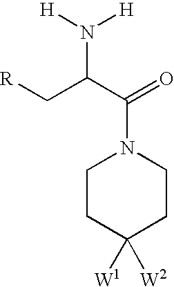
[H]N([H])C(C[R])C(=O)N1CCC([W1])([W2])CC1
